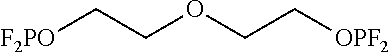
[F2PO]CCOCC[OPF2]
